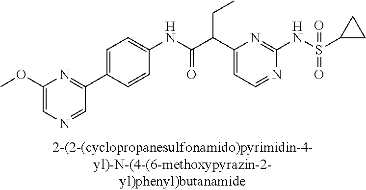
C1(NC(=O)C(C2=CC=NC(NS(=O)(=O)C3CC3)=N2)CC)=CC=C(C2=NC(OC)=CN=C2)C=C1
